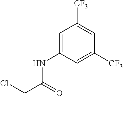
C1=C(NC(C(Cl)C)=O)C=C([CF3])C=C1[CF3]
